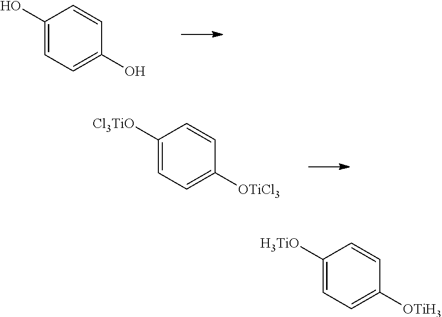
C1(O)=CC=C(O)C=C1.C1([Cl3TiO])=CC=C([OTiCl3])C=C1.C1([H3TiO])=CC=C([OTiH3])C=C1
